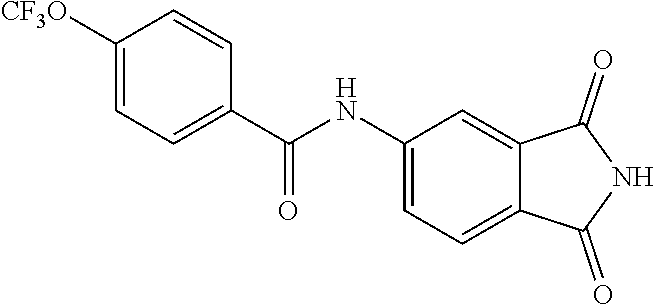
C1(NC(C2=CC=C([CF3O])C=C2)=O)=CC=C2C(=C1)C(=O)NC2=O
